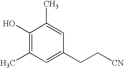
C1(O)=C(C)C=C(CC[CN])C=C1C
